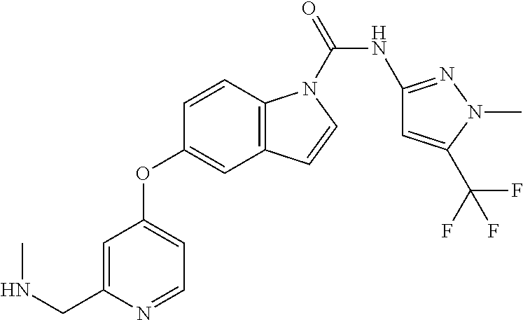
C1=CC2=C(C=C1OC1=CC=NC(CNC)=C1)C=CN2C(NC1=NN(C)C(C(F)(F)F)=C1)=O
